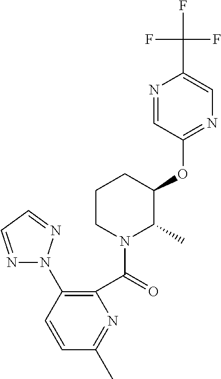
C1(OC2C(C)N(C(=O)C3=C(N4N=CC=N4)C=CC(C)=N3)CCC2)=NC=C(C(F)(F)F)N=C1
